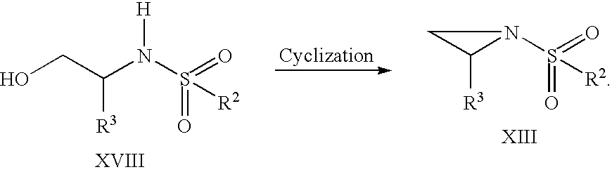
C1C([R3])N1S(=O)(=O)[R2].OCC(N(S(=O)(=O)[R2])[H])[R3]
